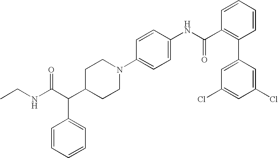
C(C(C1CCN(C2=CC=C(NC(C3=C(C4=CC(Cl)=CC(Cl)=C4)C=CC=C3)=O)C=C2)CC1)C1=CC=CC=C1)(NCC)=O
